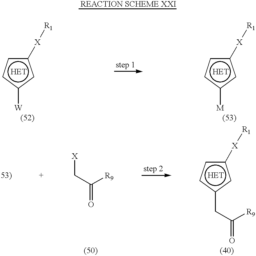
c1([X][R1])ccc([W])c1.[REACTION SCHEME XXI].c1([X][R1])ccc([M])c1.c1([X][R1])ccc(CC(=O)[R9])c1.[X]CC(=O)[R9]
